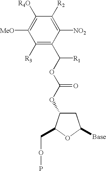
C1([R2])=C([NO2])C(C(OC(OC2CC([Base])OC2COP)=O)[R1])=C([R3])C([MeO])=C1[R4O]
